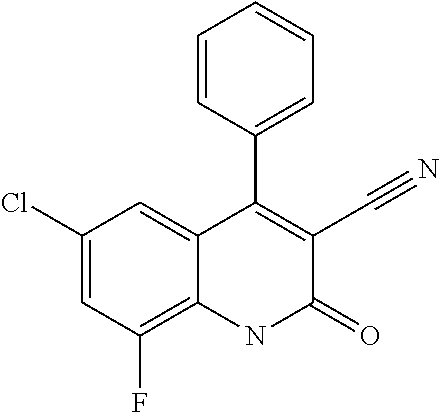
C1(Cl)=CC(F)=C2C(=C1)C(C1=CC=CC=C1)=C(C#N)C(=O)N2
